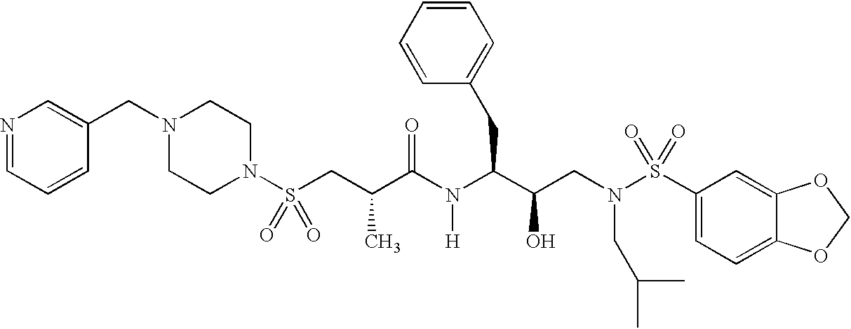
N1(S(CC(C(N(C(C(CN(S(C2=CC=C3C(=C2)OCO3)(=O)=O)CC(C)C)O)CC2=CC=CC=C2)[H])=O)C)(=O)=O)CCN(CC2=CN=CC=C2)CC1
